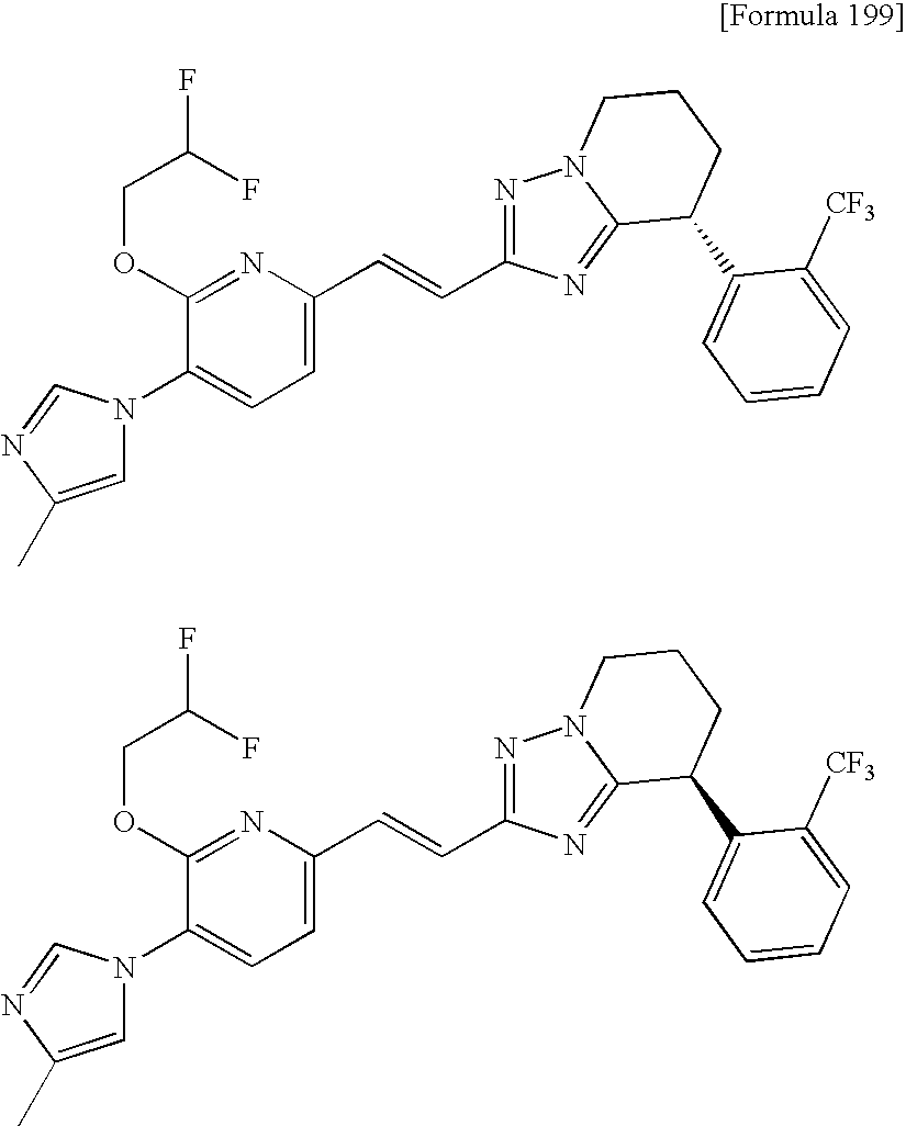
N1(C2=CC=C(C=CC3=NN4C(=N3)C(C3=CC=CC=C3[CF3])CCC4)N=C2OCC(F)F)C=C(C)N=C1.N1(C2=CC=C(C=CC3=NN4C(=N3)C(C3=CC=CC=C3[CF3])CCC4)N=C2OCC(F)F)C=C(C)N=C1
